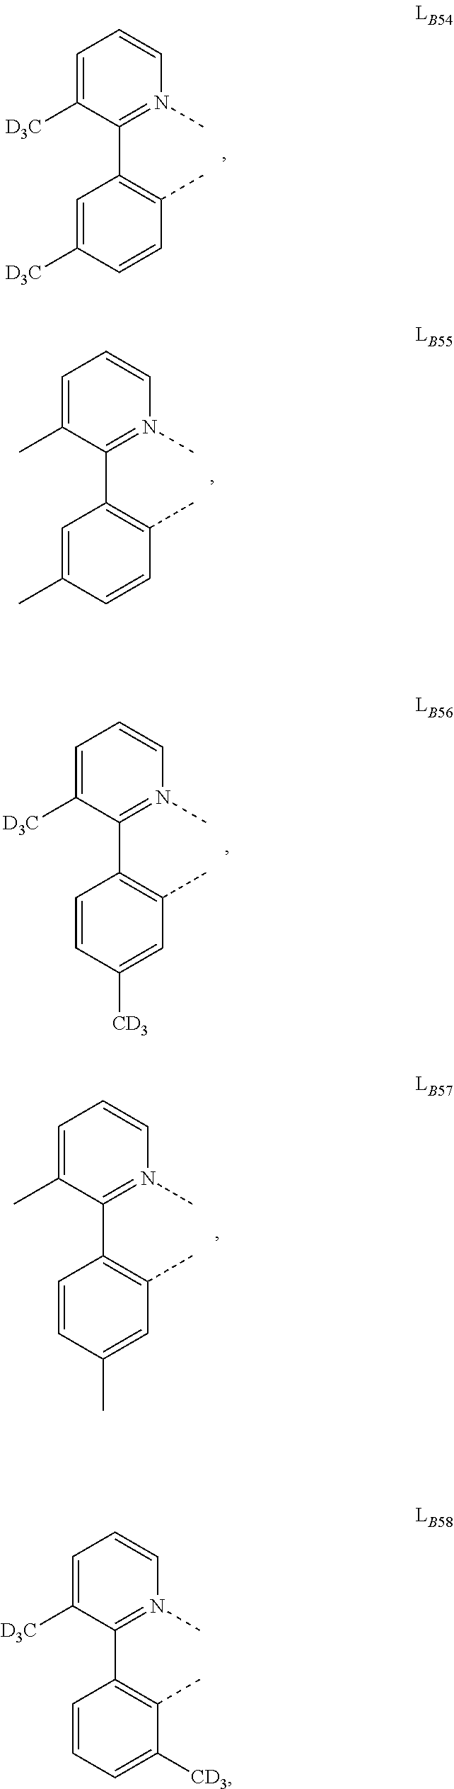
C1=CC(C)=C(C2=N(C)C=CC=C2[D3C])C=C1[D3C].C1=CC(C)=C(C2=N(C)C=CC=C2C)C=C1C.C1([CD3])=CC(C)=C(C2=N(C)C=CC=C2[D3C])C=C1.C1(C)=CC(C)=C(C2=N(C)C=CC=C2C)C=C1.C1=C([CD3])C(C)=C(C2=N(C)C=CC=C2[D3C])C=C1
